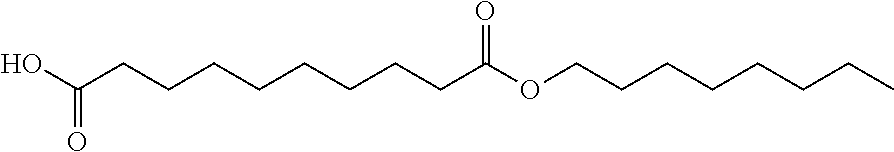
OC(CCCCCCCCC(OCCCCCCCC)=O)=O
